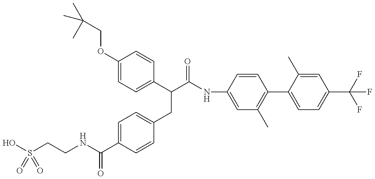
OS(CCNC(C1=CC=C(CC(C(=O)NC2=CC(C)=C(C3=CC=C(C(F)(F)F)C=C3C)C=C2)C2=CC=C(OCC(C)(C)C)C=C2)C=C1)=O)(=O)=O
